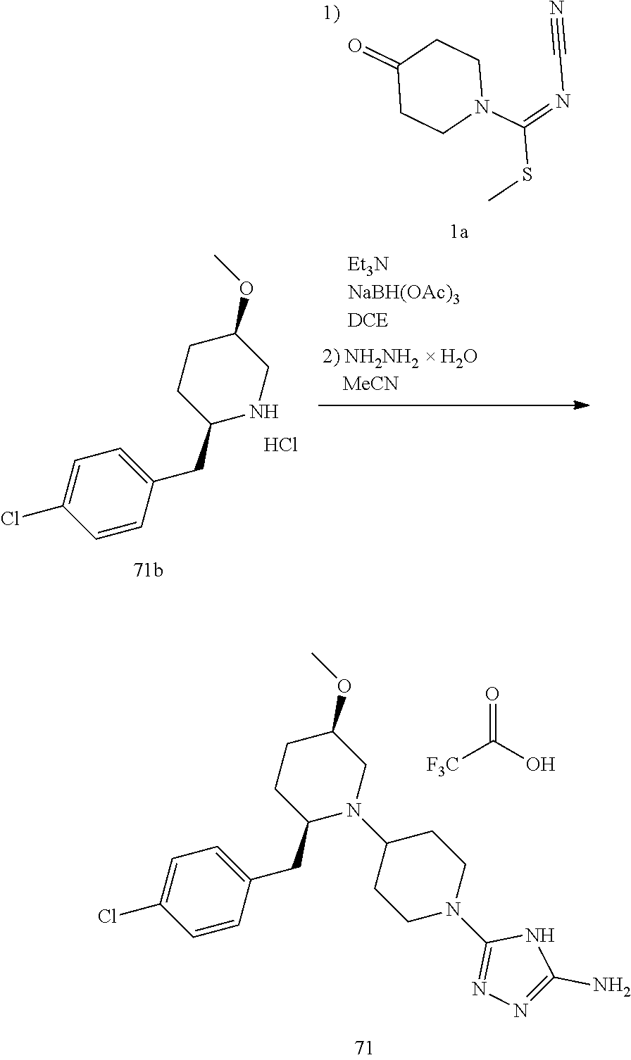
C1(CC2=CC=C(Cl)C=C2)N(C2CCN(C3=NN=C(N)N3)CC2)CC(OC)CC1.[F3C]C(O)=O.C1(CC2=CC=C(Cl)C=C2)NCC(OC)CC1.Cl.C1(=O)CCN(C(=NC#N)SC)CC1
